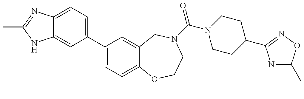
C12=CC=C(C3=CC(C)=C4C(=C3)CN(C(=O)N3CCC(C5=NOC(C)=N5)CC3)CCO4)C=C1NC(C)=N2
